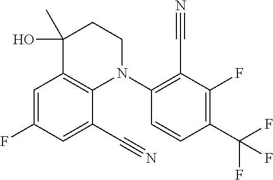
C1=C(F)C=C(C#N)C2=C1C(O)(C)CCN2C1=C(C#N)C(F)=C(C(F)(F)F)C=C1
